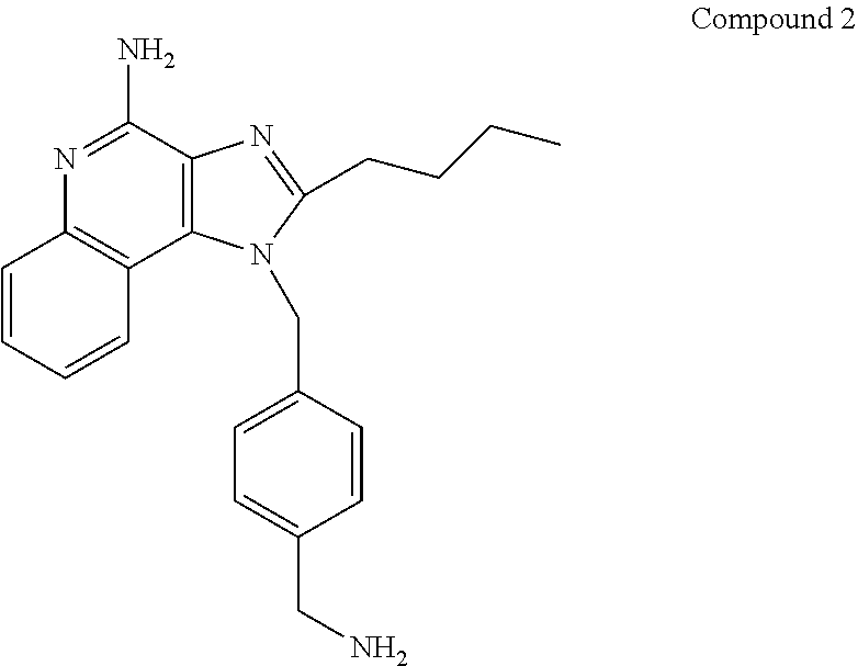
C1=CC=CC2=C1N=C(N)C1=C2N(CC2=CC=C(CN)C=C2)C(CCCC)=N1
